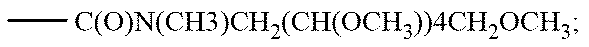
C[C(O)N(CH3)CH2(CH(OCH3))4CH2OCH3]
